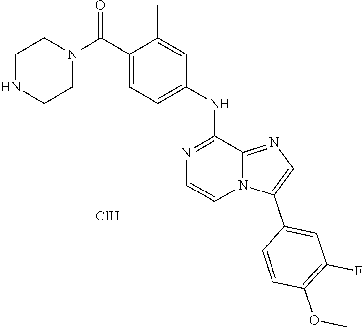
C1(NC2=CC=C(C(N3CCNCC3)=O)C(C)=C2)=NC=CN2C1=NC=C2C1=CC(F)=C(OC)C=C1.Cl
